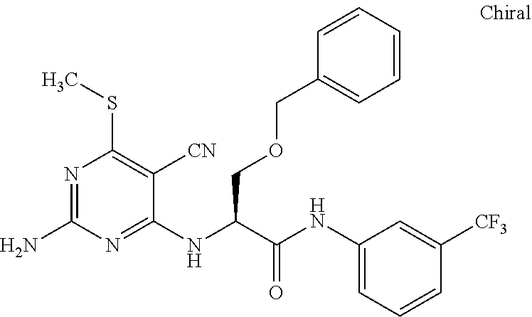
C1(NC(C(NC2=CC=CC([CF3])=C2)=O)COCC2=CC=CC=C2)=NC(N)=NC(SC)=C1[CN]
